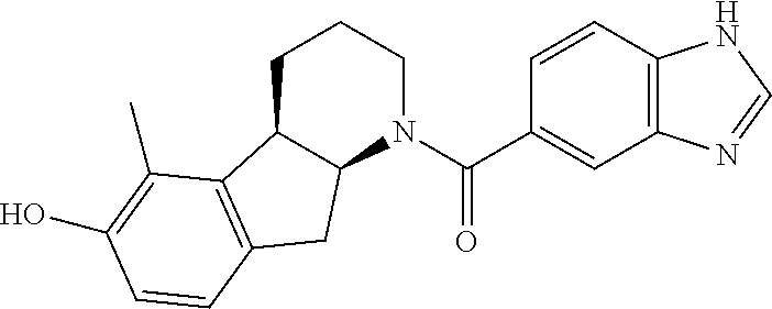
C1C2C(N(C(C3=CC4=C(C=C3)NC=N4)=O)CC1)CC1=C2C(C)=C(O)C=C1
